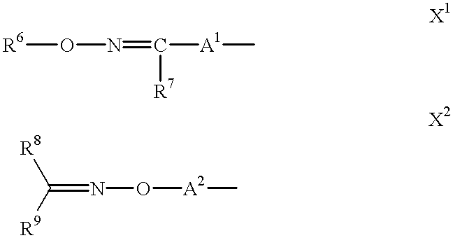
[R6]ON=C([A1]C)[R7].N(O[A2]C)=C([R8])[R9]
